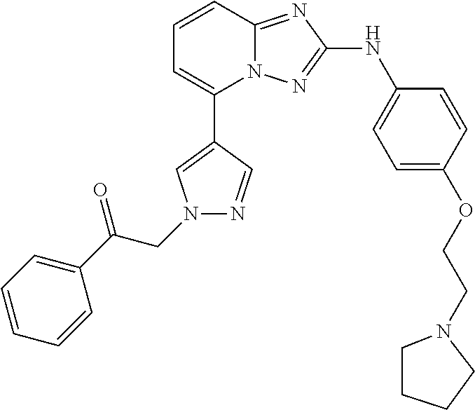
C1=CC2=NC(NC3=CC=C(OCCN4CCCC4)C=C3)=NN2C(C2=CN(CC(C3=CC=CC=C3)=O)N=C2)=C1
